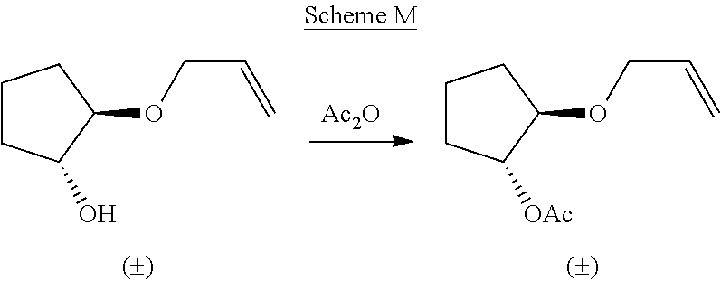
[Ac2O].C1CC(O)C(OCC=C)C1.C1CC([OAc])C(OCC=C)C1
